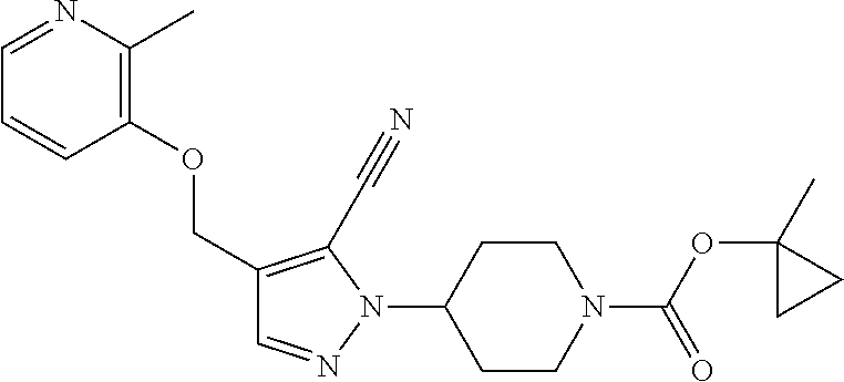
C1CN(C(OC2(C)CC2)=O)CCC1N1C(C#N)=C(COC2=C(C)N=CC=C2)C=N1
